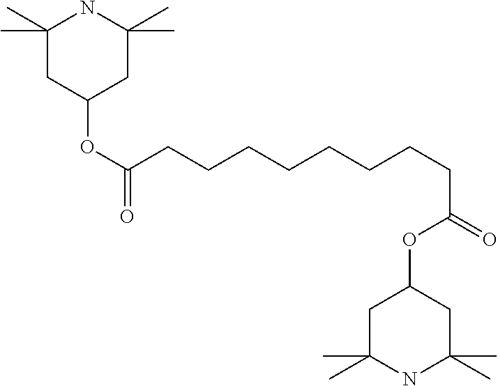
N1C(C)(C)CC(OC(CCCCCCCCC(=O)OC2CC(C)(C)NC(C)(C)C2)=O)CC1(C)C
